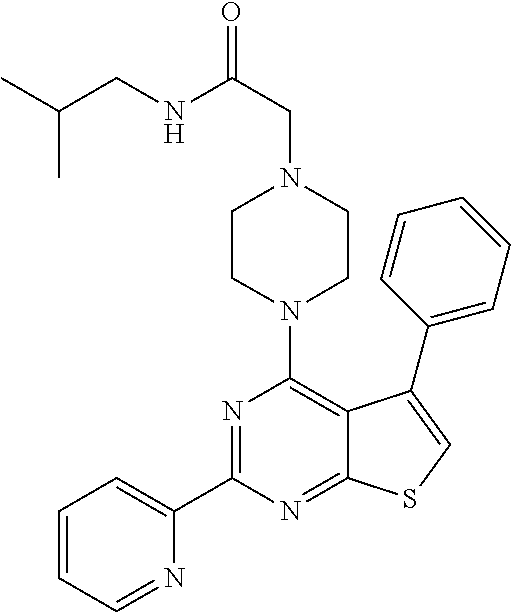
C1(C2=NC(N3CCN(CC(=O)NCC(C)C)CC3)=C3C(=N2)SC=C3C2=CC=CC=C2)=CC=CC=N1
